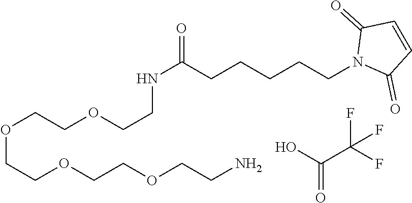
O(CCOCCOCCN)CCOCCNC(=O)CCCCCN1C(=O)C=CC1=O.C(=O)(C(F)(F)F)O
